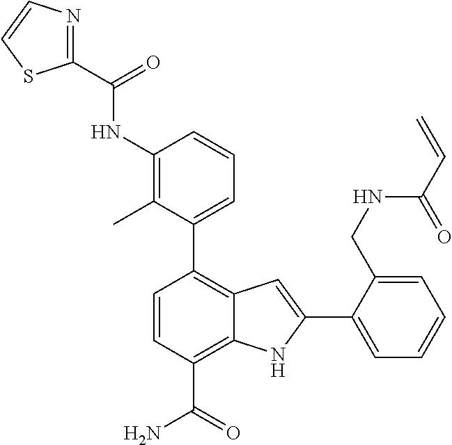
C1(C2=CC=CC(NC(C3=NC=CS3)=O)=C2C)=C2C(=C(C(N)=O)C=C1)NC(C1=CC=CC=C1CNC(C=C)=O)=C2
